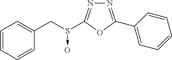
N1=C(C2=CC=CC=C2)OC(S(CC2=CC=CC=C2)->O)=N1
